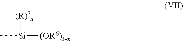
C[Si]([(R)7x])[(OR6)3-x]
